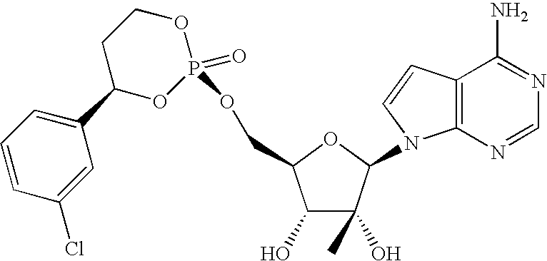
O1CCC(C2=CC=CC(Cl)=C2)OP1(=O)OCC1C(O)C(C)(O)C(N2C3=C(C(N)=NC=N3)C=C2)O1
